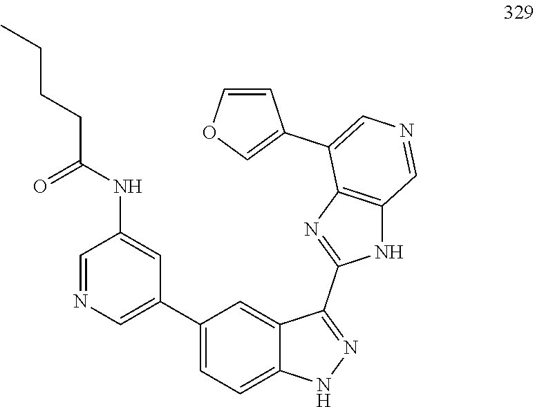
C1=NC=C(C2=CC=C3C(=C2)C(C2=NC4=C(N2)C=NC=C4C2=COC=C2)=NN3)C=C1NC(CCCC)=O
